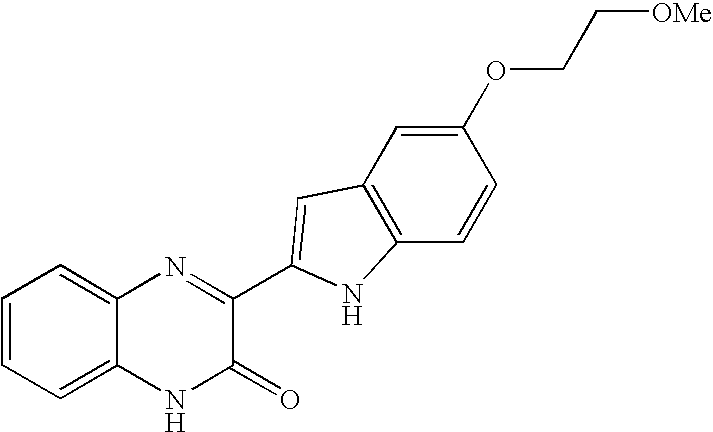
C1=C2C(=CC=C1)N=C(C1=CC3=C(C=CC(OCC[OMe])=C3)N1)C(=O)N2
